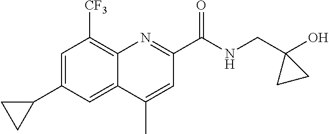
C1=C(C2CC2)C=C2C(=C1[CF3])N=C(C(NCC1(O)CC1)=O)C=C2C
